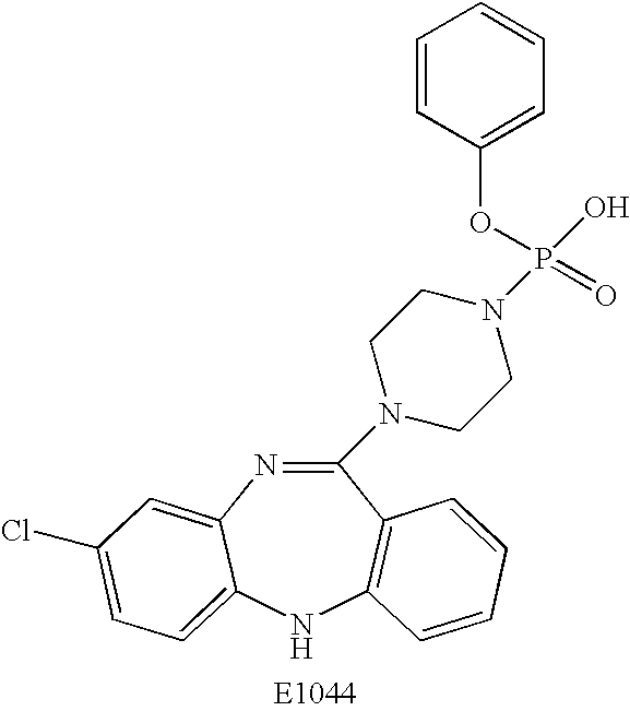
C1(N2CCN(P(O)(=O)OC3=CC=CC=C3)CC2)=NC2=CC(Cl)=CC=C2NC2=C1C=CC=C2
